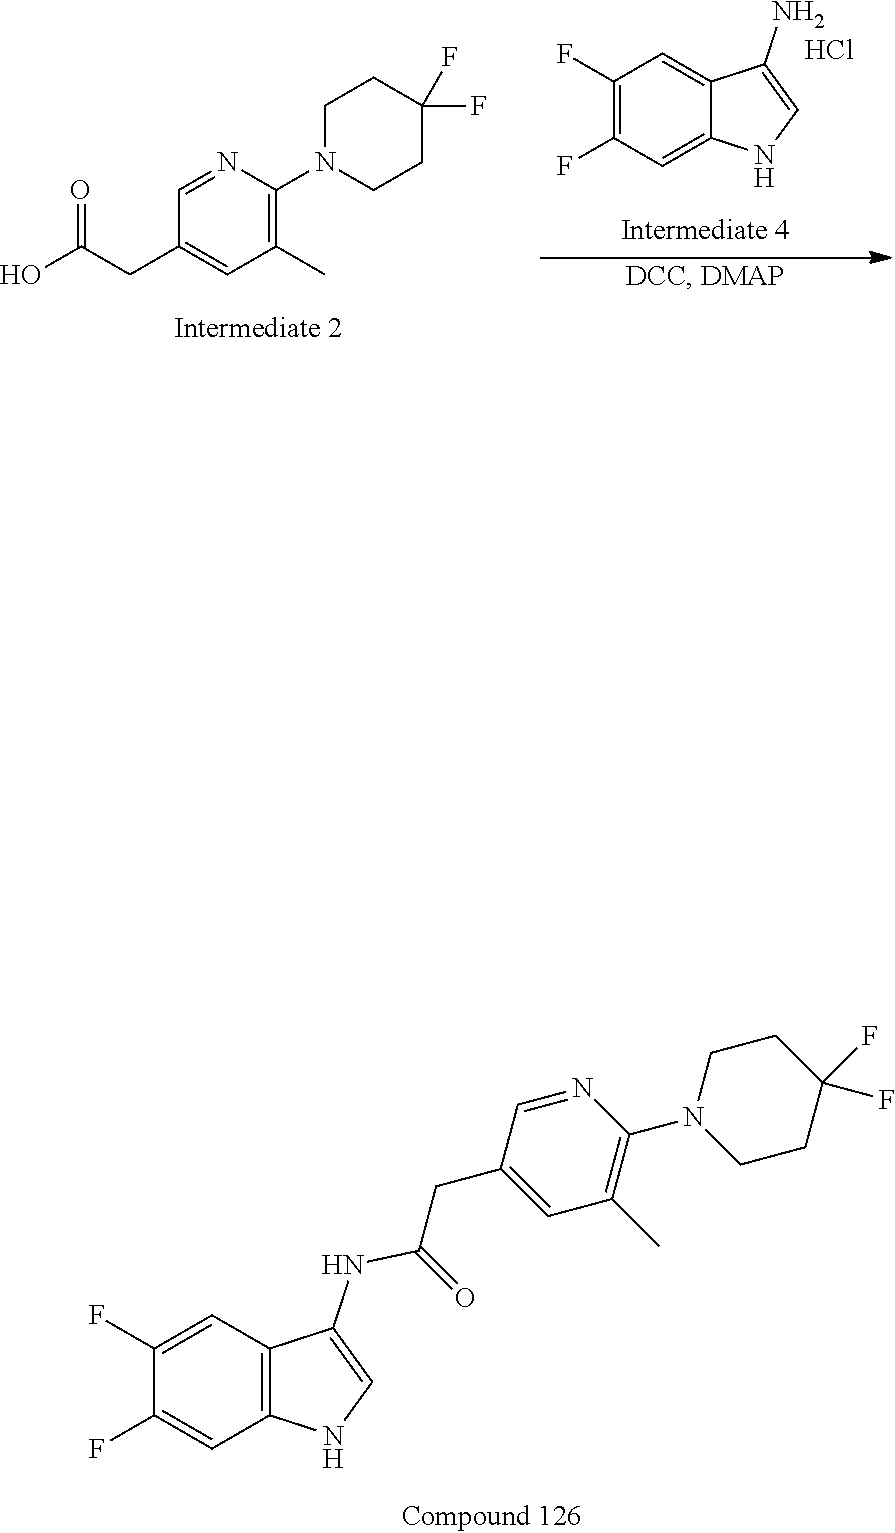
C1=NC(N2CCC(F)(F)CC2)=C(C)C=C1CC(NC1=CNC2=C1C=C(F)C(F)=C2)=O.C1CN(C2=C(C)C=C(CC(O)=O)C=N2)CCC1(F)F.C12=CC(F)=C(F)C=C1C(N)=CN2.Cl
